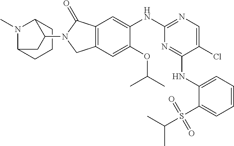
C12=C(C=C(OC(C)C)C(NC3=NC=C(Cl)C(NC4=CC=CC=C4S(C(C)C)(=O)=O)=N3)=C1)CN(C1C3N(C)C(CCC3)C1)C2=O
